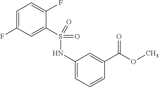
C1=C(F)C=C(S(NC2=CC=CC(C(OC)=O)=C2)(=O)=O)C(F)=C1
